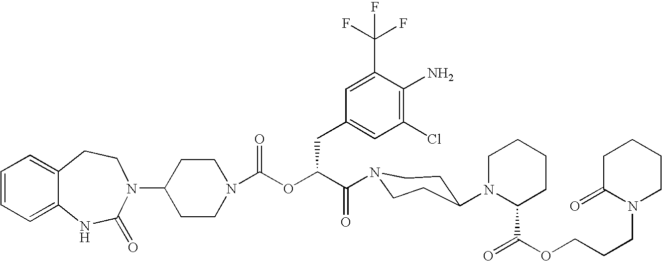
C12=CC=CC=C1NC(=O)N(C1CCN(C(OC(C(=O)N3CCC(N4C(C(=O)OCCCN5CCCCC5=O)CCCC4)CC3)CC3=CC(Cl)=C(N)C(C(F)(F)F)=C3)=O)CC1)CC2
